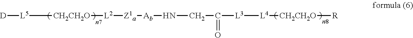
[L5]([CH2CH2O][L2][Z1a][Ab]NCC(=O)[L3][L4][CH2CH2O][R])[D]
